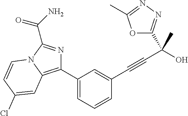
C1(C2=C3N(C(C(=O)N)=N2)C=CC(Cl)=C3)=CC=CC(C#CC(O)(C)C2=NN=C(C)O2)=C1
